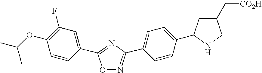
O1N=C(C2=CC=C(C3CC(C[CO2H])CN3)C=C2)N=C1C1=CC(F)=C(OC(C)C)C=C1
